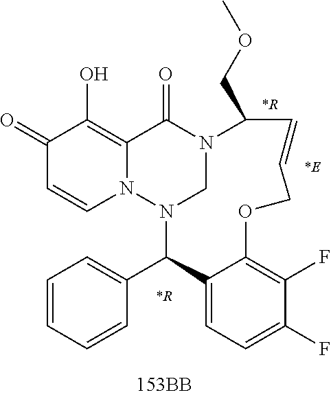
C1(=O)C=CN2C(=C1O)C(=O)N1CN2C(C2=CC=CC=C2)C2=CC=C(F)C(F)=C2OCC=CC1COC.[*R].[*R].[*E]
